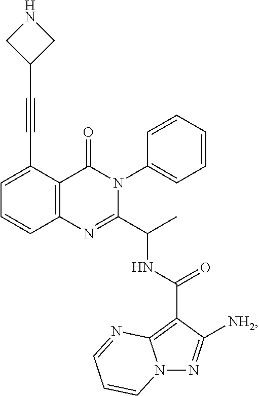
C12=C(C(C#CC3CNC3)=CC=C1)C(=O)N(C1=CC=CC=C1)C(C(C)NC(C1=C3N(N=C1[NH2])C=CC=N3)=O)=N2
